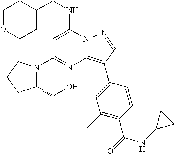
N12C(=C(C3=CC(C)=C(C(=O)NC4CC4)C=C3)C=N1)N=C(N1C(CO)CCC1)C=C2NCC1CCOCC1
